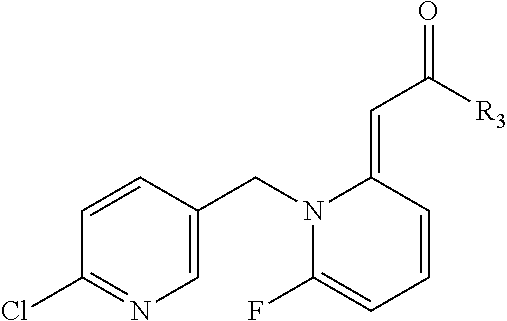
C1=CC(CN2C(F)=CC=CC2=CC([R3])=O)=CN=C1Cl
